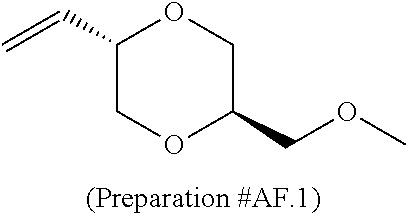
C1(C=C)COC(COC)CO1
